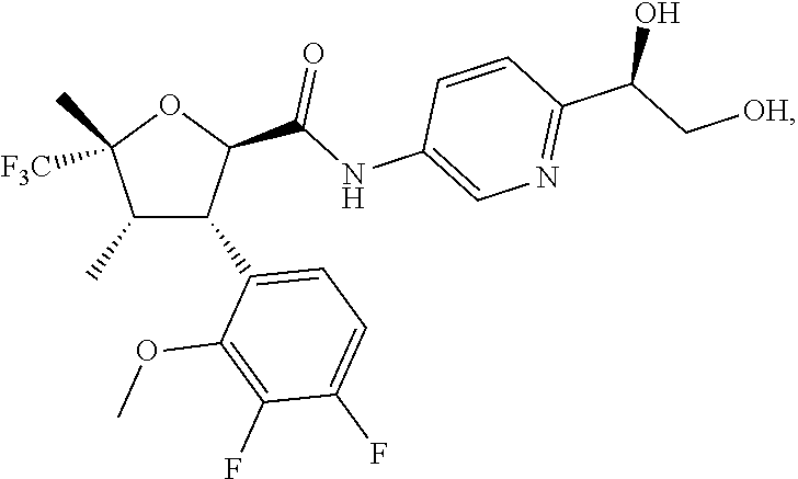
C1(C)C(C2=CC=C(F)C(F)=C2OC)C(C(NC2=CN=C(C(C[OH])O)C=C2)=O)OC1([F3C])C
